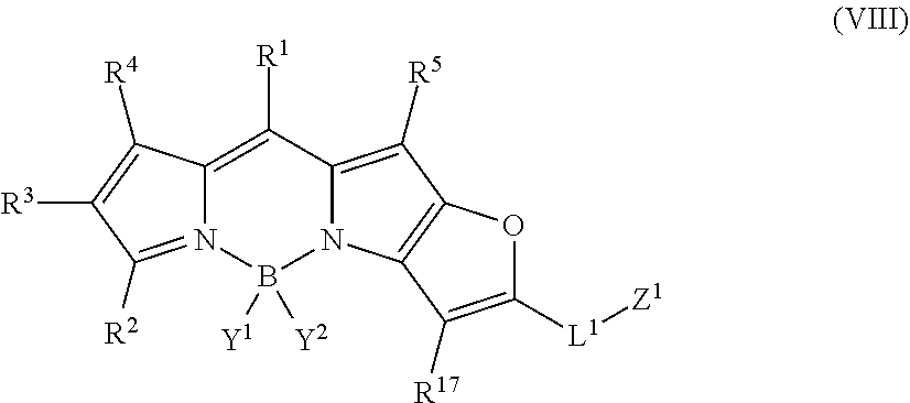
C12=C([R1])C3=C([R5])C4=C(N3B([Y1])([Y2])N1=C([R2])C([R3])=C2[R4])C([R17])=C([L1][Z1])O4
